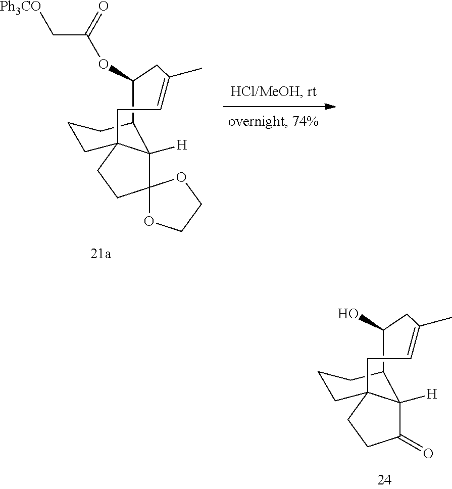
C1=C(C)CC(OC(C[Ph3CO])=O)C2C3([H])C4(CCC3(CCC2)C1)OCCO4.C1=C(C)CC(O)C2C3([H])C(=O)CCC3(CCC2)C1
